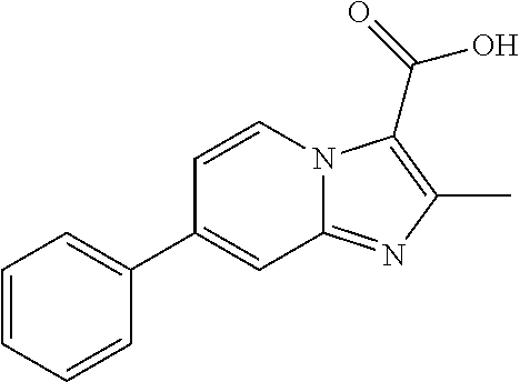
C1=CN2C(=NC(C)=C2C(=O)O)C=C1C1=CC=CC=C1
